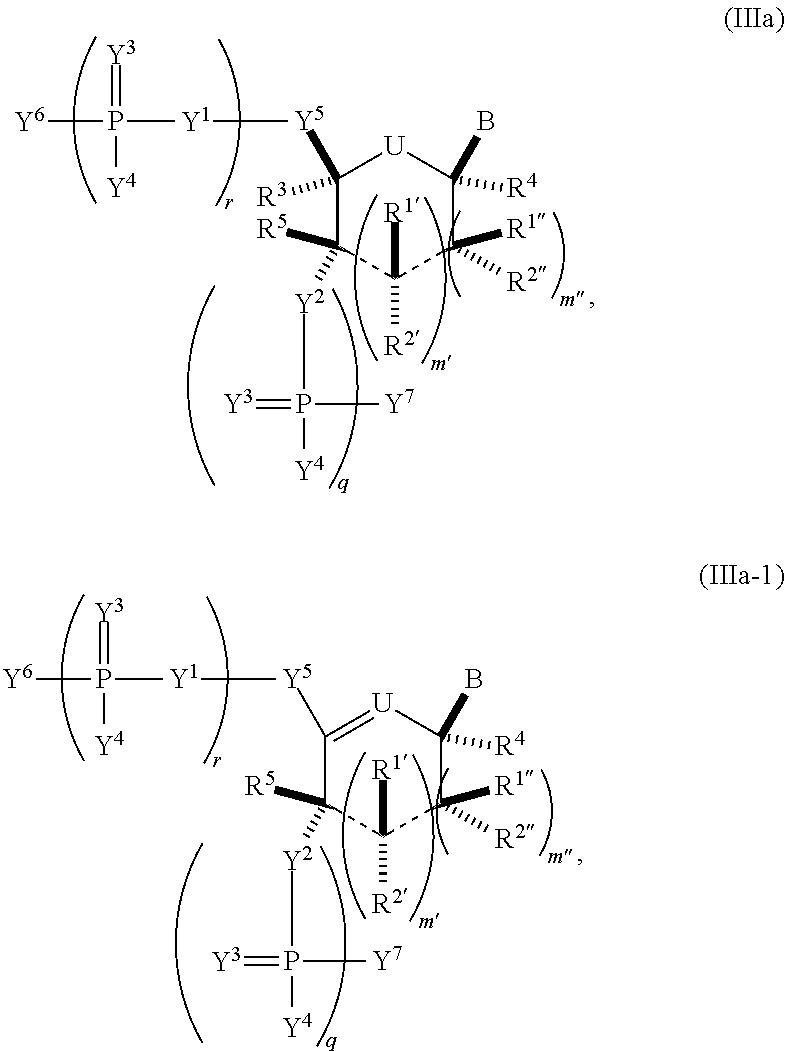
C1([Y5][Y1]P(=[Y3])([Y4])[Y6])=[U]C(B)([R4])C([R1])([R2])C([R2])([R1])C1([R5])[Y2]P(=[Y3])([Y4])[Y7].C1([Y5][Y1]P(=[Y3])([Y4])[Y6])([R3])C([R5])([Y2]P(=[Y3])([Y4])[Y7])C([R2])([R1])C([R1])([R2])C(B)([R4])[U]1
